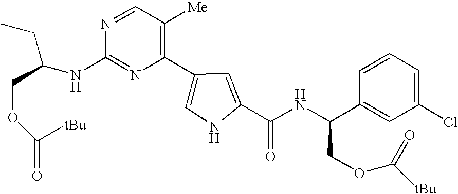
N1=C(NC(CC)COC([tBu])=O)N=CC([Me])=C1C1=CNC(C(NC(C2=CC(Cl)=CC=C2)COC(=O)[tBu])=O)=C1
